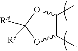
C1(C)C(C)OC([Rd])([Re])O1
